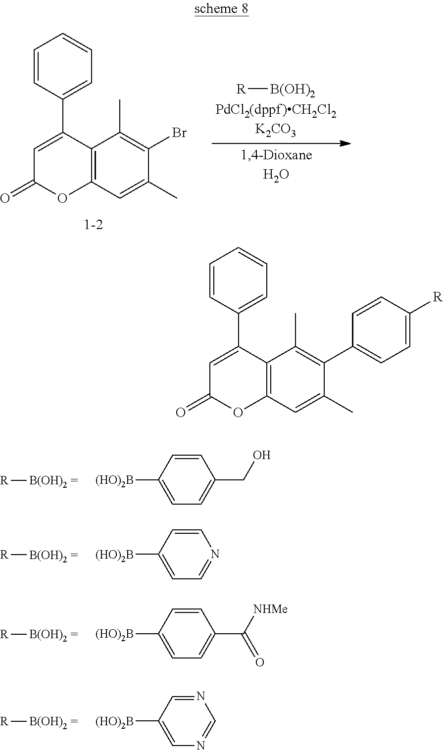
C12=C(C=C(C)C(C3=CC=C([R])C=C3)=C1C)OC(=O)C=C2C1=CC=CC=C1.[R][B(OH)2].C12=C(C=C(C)C(Br)=C1C)OC(=O)C=C2C1=CC=CC=C1.[R][B(OH)2 =].[(HO)2B]C1=CC=C(CO)C=C1.[R][B(OH)2 =].[(HO)2B]C1=CC=NC=C1.[R][B(OH)2 =].[(HO)2B]C1=CC=C(C([NHMe])=O)C=C1.[R][B(OH)2 =].[(HO)2B]C1=CN=CN=C1
